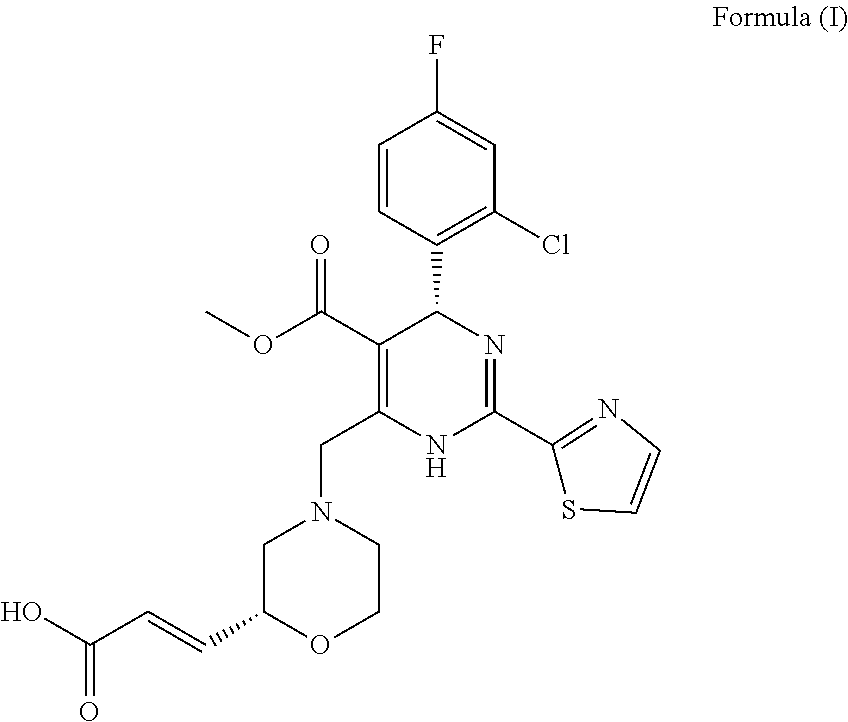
FC1=CC(Cl)=C(C2N=C(C3=NC=CS3)NC(CN3CC(C=CC(O)=O)OCC3)=C2C(OC)=O)C=C1
